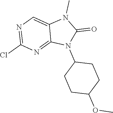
N1=C(Cl)N=C2C(=C1)N(C)C(=O)N2C1CCC(OC)CC1
